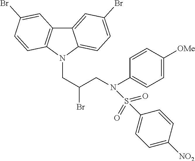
C12=CC(Br)=CC=C1N(CC(Br)CN(C1=CC=C([OMe])C=C1)S(=O)(=O)C1=CC=C([NO2])C=C1)C1=C2C=C(Br)C=C1
